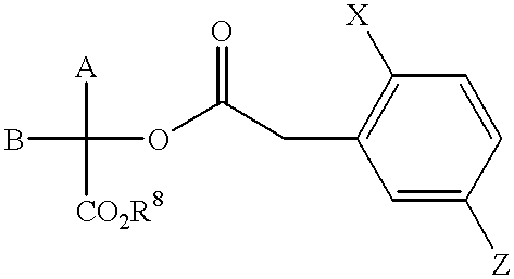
BC([A])([CO2R8])OC(CC1=C([X])C=CC([Z])=C1)=O
